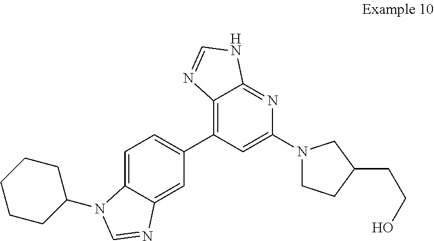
C1=C2C(=CC(C3=C4C(=NC(N5CCC(CCO)C5)=C3)NC=N4)=C1)N=CN2C1CCCCC1
